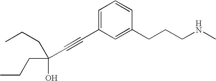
C(#CC1=CC=CC(CCCNC)=C1)C(O)(CCC)CCC
